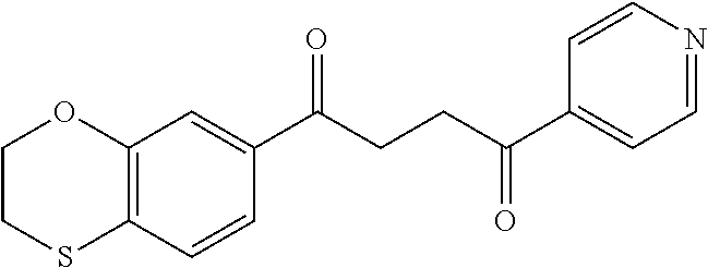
C12=C(C=CC(C(CCC(C3=CC=NC=C3)=O)=O)=C1)SCCO2
